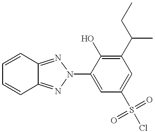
C1=CC2=NN(C3=CC(S(Cl)(=O)=O)=CC(C(CC)C)=C3O)N=C2C=C1
